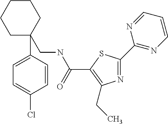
N1=C(C2=NC=CC=N2)SC(C(NCC2(C3=CC=C(Cl)C=C3)CCCCC2)=O)=C1CC
